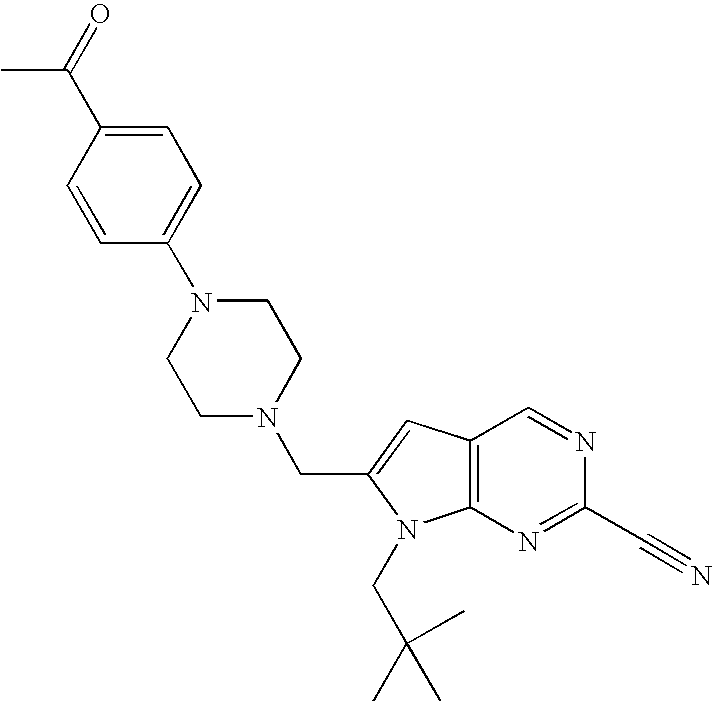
C1=C(C(=O)C)C=CC(N2CCN(CC3=CC4=C(N3CC(C)(C)C)N=C(C#N)N=C4)CC2)=C1
